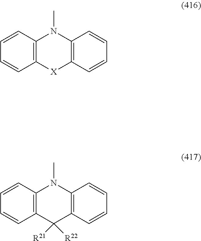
C1=CC2=C(C=C1)[X]C1=C(N2C)C=CC=C1.C1=CC2=C(C=C1)C([R21])([R22])C1=C(N2C)C=CC=C1
